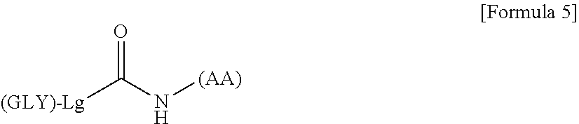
[(GLY)-Lg]C(N[(AA)])=O
